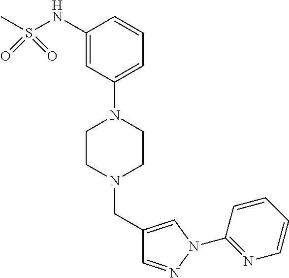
C1(NS(C)(=O)=O)=CC(N2CCN(CC3=CN(C4=NC=CC=C4)N=C3)CC2)=CC=C1
